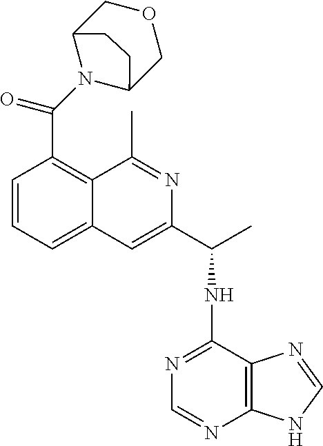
C1=CC=C2C(=C1C(=O)N1C3COCC1CC3)C(C)=NC(C(C)NC1=NC=NC3=C1N=CN3)=C2
